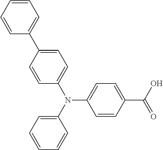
N(C1=CC=C(C(O)=O)C=C1)(C1=CC=CC=C1)C1=CC=C(C2=CC=CC=C2)C=C1
